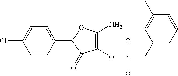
C1=CC(C2C(=O)C(OS(CC3=CC=CC(C)=C3)(=O)=O)=C(N)O2)=CC=C1Cl
